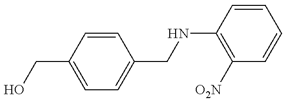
OCC1=CC=C(CNC2=C([O2N])C=CC=C2)C=C1
